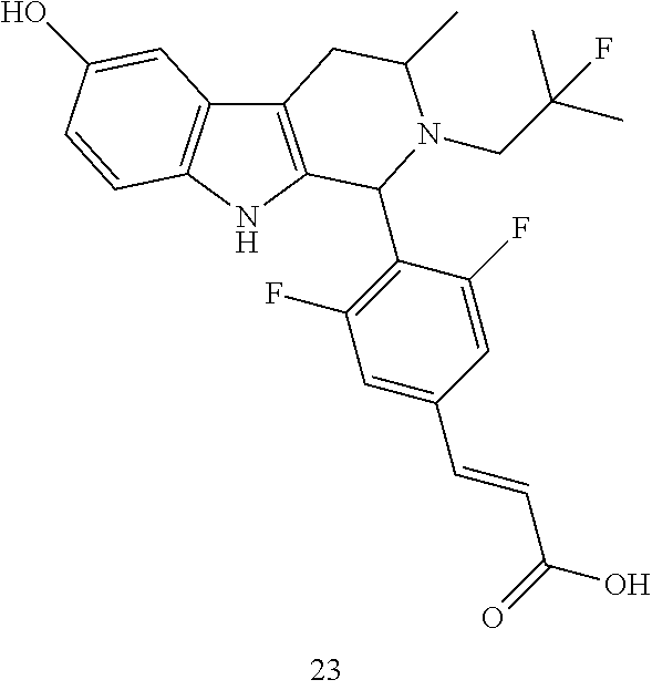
C12=C(NC3=C1C=C(O)C=C3)C(C1=C(F)C=C(C=CC(O)=O)C=C1F)N(CC(C)(C)F)C(C)C2
